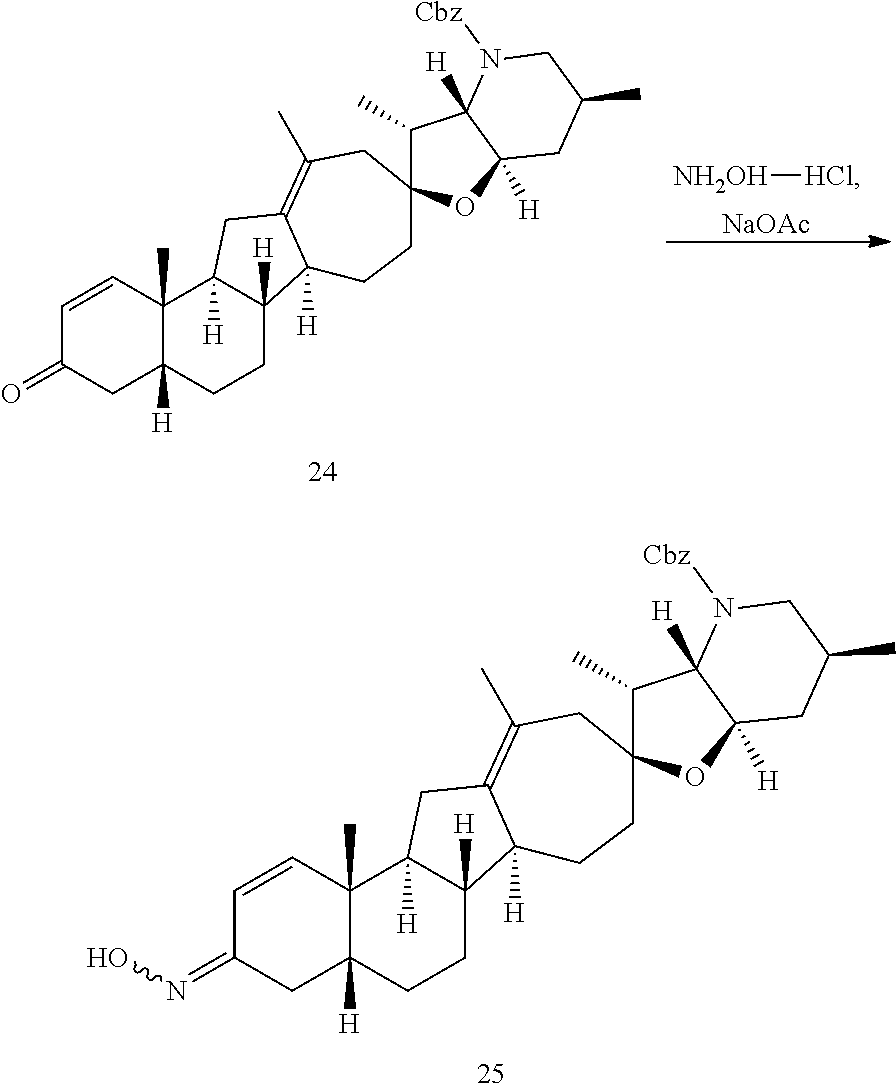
C1=CC2(C)C([H])(CC1=O)CCC1([H])C2([H])CC2=C(C)CC3(CCC12[H])C(C)C1([H])C([H])(O3)CC(C)CN1[Cbz].[NH2OH][HCl].[NaOAc].C1=CC2(C)C([H])(CC1=NO)CCC1([H])C2([H])CC2=C(C)CC3(CCC12[H])C(C)C1([H])C([H])(O3)CC(C)CN1[Cbz]
